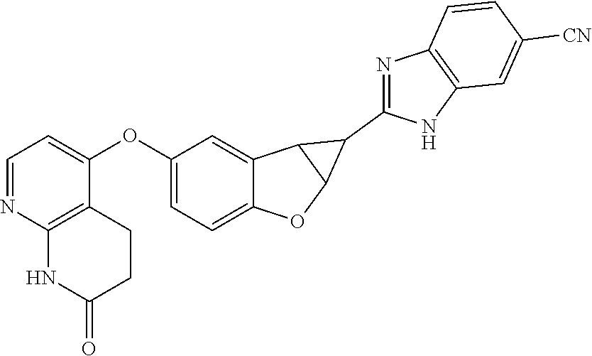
C1=NC2=C(C(OC3=CC=C4C(=C3)C3C(O4)C3C3=NC4=C(N3)C=C([CN])C=C4)=C1)CCC(=O)N2
